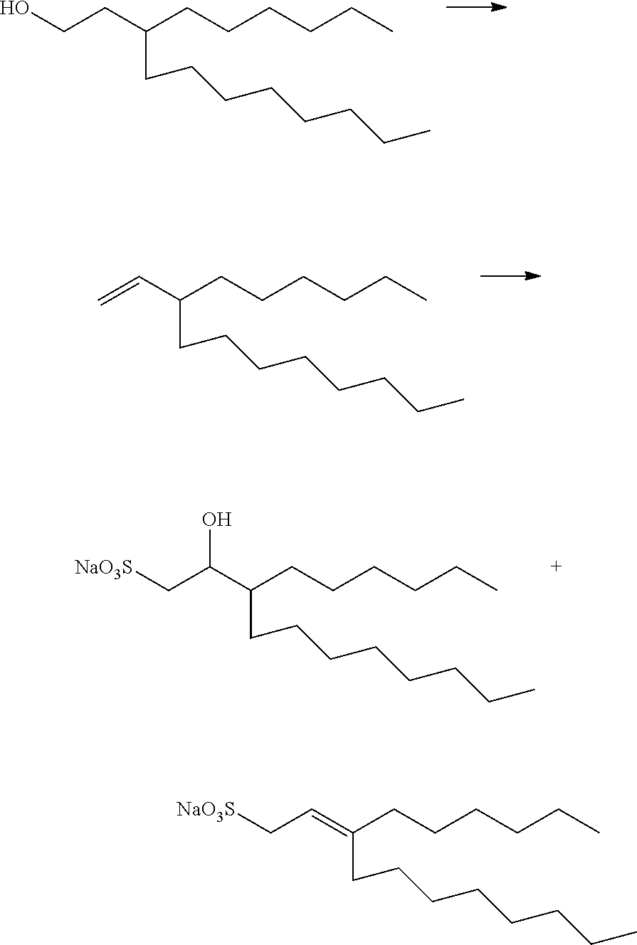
C(CC(CCCCCC)CCCCCCCC)O.C=CC(CCCCCC)CCCCCCCC.C(C(CCCCCC)CCCCCCCC)(C[NaO3S])O.C(=C(CCCCCC)CCCCCCCC)C[NaO3S]
